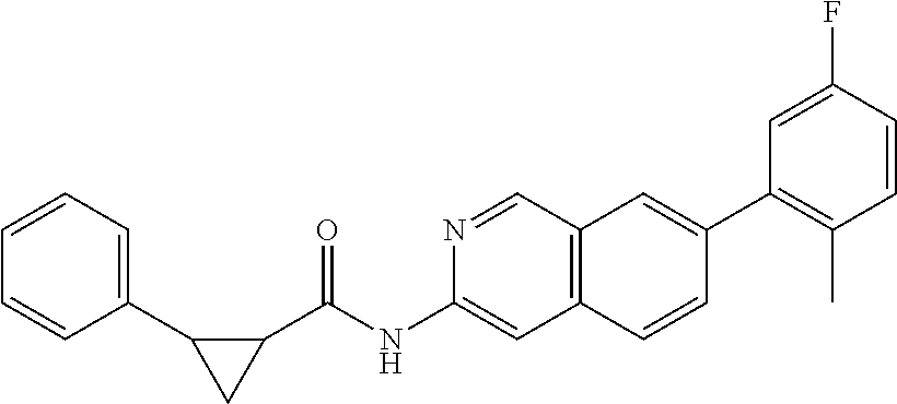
N1=CC2=C(C=C1NC(C1CC1C1=CC=CC=C1)=O)C=CC(C1=C(C)C=CC(F)=C1)=C2
